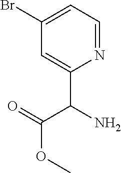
N1=CC=C(Br)C=C1C(C(OC)=O)N
